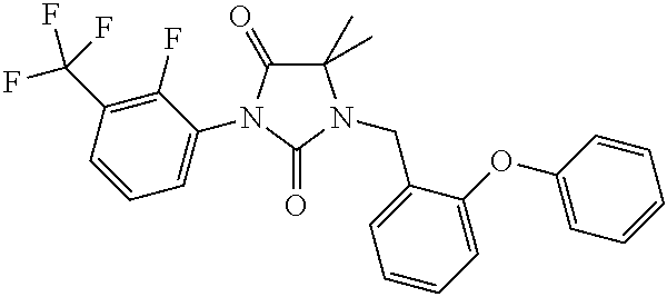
C1(C)(C)C(=O)N(C2=CC=CC(C(F)(F)F)=C2F)C(=O)N1CC1=CC=CC=C1OC1=CC=CC=C1
